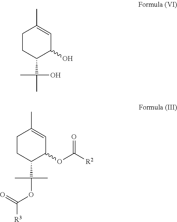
C1CC(C(C)(O)C)C(O)C=C1C.C1CC(C(OC(=O)[R3])(C)C)C(OC([R2])=O)C=C1C
